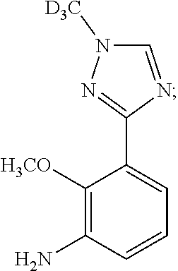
C1([H3CO])=C(N)C=CC=C1C1=NN([D3C])C=N1
